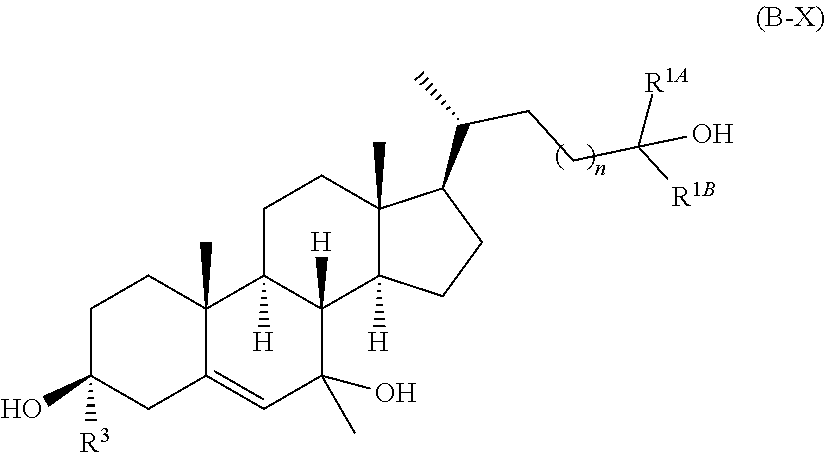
C1=C2CC(O)([R3])CCC2(C)C2([H])CCC3(C)C(C(CCC([R1B])([R1A])O)C)CCC3([H])C2([H])C1(C)O
